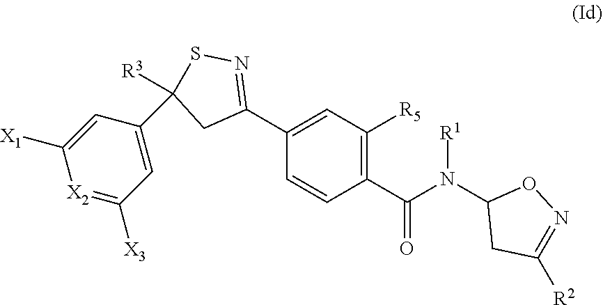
C1=C(C2=NSC([R3])(C3=CC([X3])=[X2]C([X1])=C3)C2)C=CC(C(N(C2CC([R2])=NO2)[R1])=O)=C1[R5]
